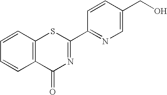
C1=CC=CC2=C1C(=O)N=C(C1=NC=C(CO)C=C1)S2
